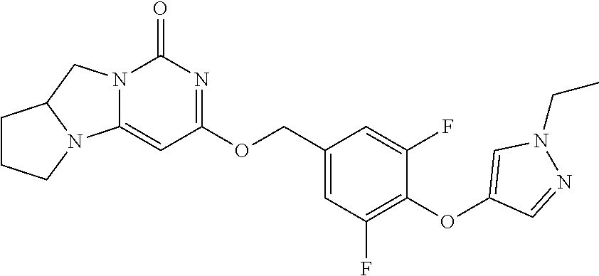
O(C1=C(F)C=C(COC2=NC(=O)N3C(=C2)N2C(C3)CCC2)C=C1F)C1=CN(CC)N=C1
